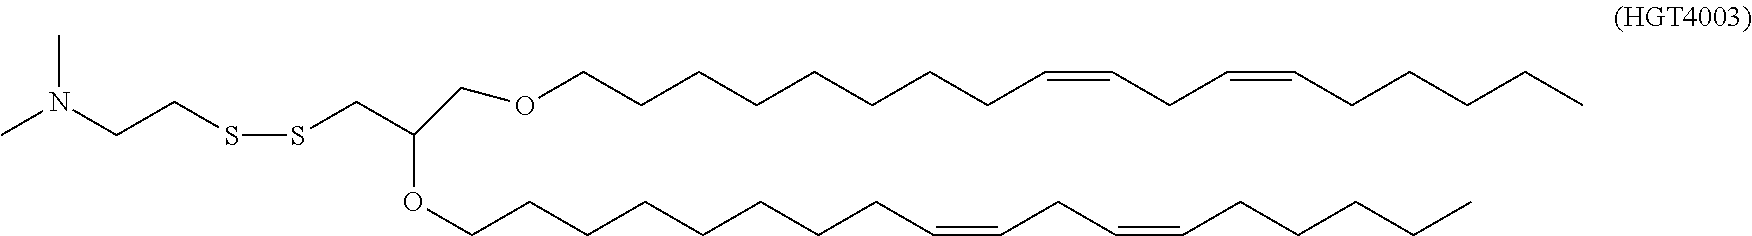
CN(CCSSCC(COCCCCCCCCC=CCC=CCCCCC)OCCCCCCCCC=CCC=CCCCCC)C
